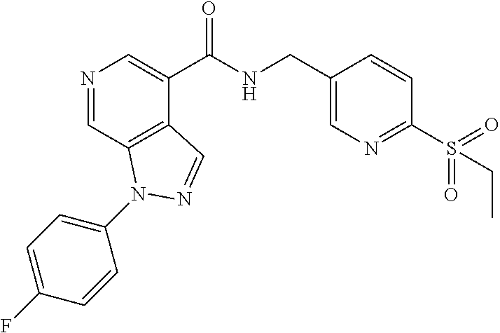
N1=CC2=C(C(C(NCC3=CN=C(S(=O)(=O)CC)C=C3)=O)=C1)C=NN2C1=CC=C(F)C=C1
